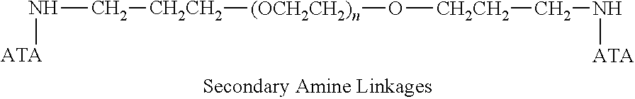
N(C[CH2CH2][(OCH2CH2)n]O[CH2CH2]CN[ATA])[ATA]
